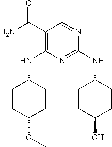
O=C(C1=C(NC2CCC(OC)CC2)N=C(NC2CCC(O)CC2)N=C1)N
